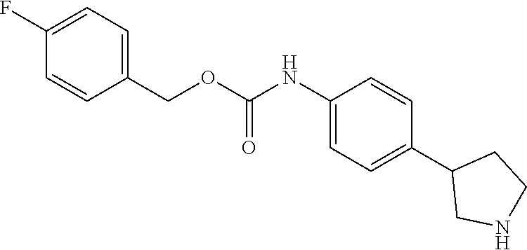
C1(NC(OCC2=CC=C(F)C=C2)=O)=CC=C(C2CNCC2)C=C1
